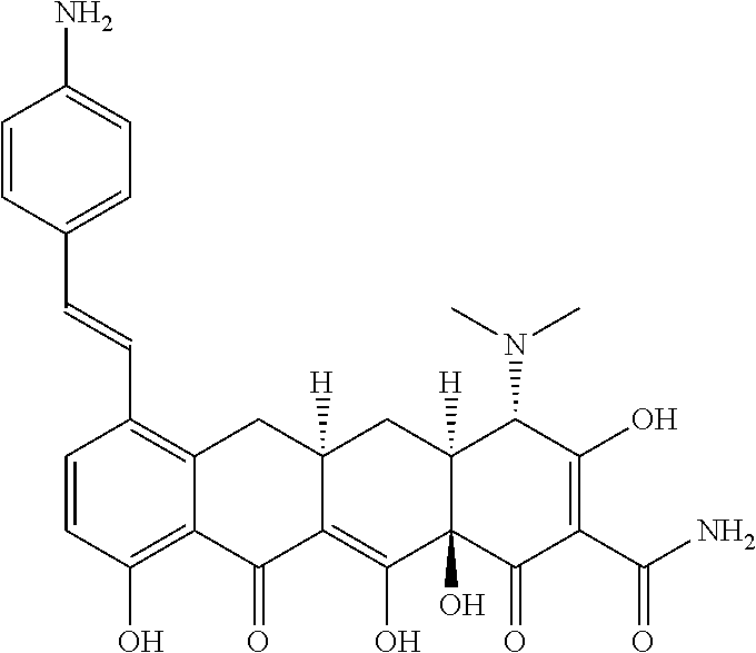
C1=CC(O)=C2C(=C1C=CC1=CC=C(N)C=C1)CC1([H])C(=C(O)C3(O)C([H])(C1)C(N(C)C)C(O)=C(C(N)=O)C3=O)C2=O
